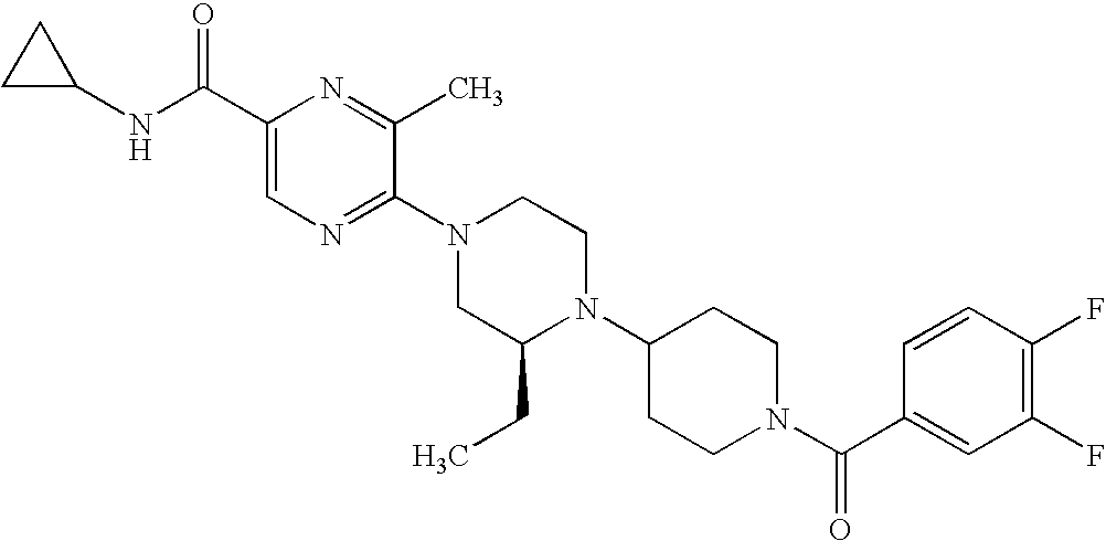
C1(C(NC2CC2)=O)=CN=C(N2CC(CC)N(C3CCN(C(C4=CC(F)=C(F)C=C4)=O)CC3)CC2)C(C)=N1
